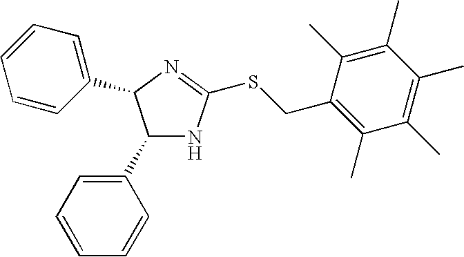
C1(C2=CC=CC=C2)NC(SCC2=C(C)C(C)=C(C)C(C)=C2C)=NC1C1=CC=CC=C1
